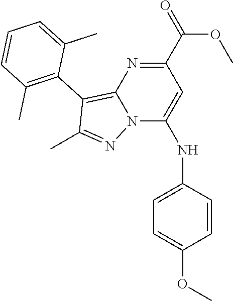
C1(C(=O)OC)=NC2=C(C3=C(C)C=CC=C3C)C(C)=NN2C(NC2=CC=C(OC)C=C2)=C1
